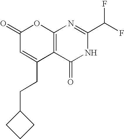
C12=C(C(=O)NC(C(F)F)=N1)C(CCC1CCC1)=CC(=O)O2
